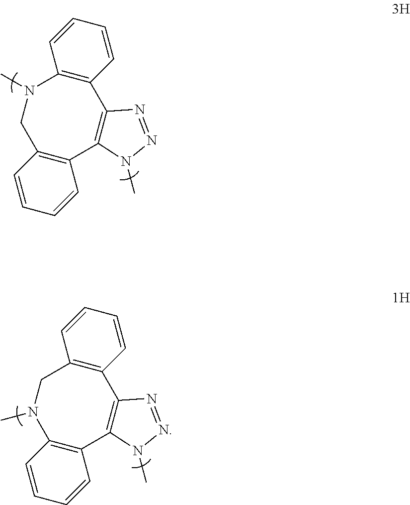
C12=C(C=CC=C1)C1=C(C3=C(CN2C)C=CC=C3)N(C)N=N1.C12=C(C=CC=C1)C1=C(C3=C(N(C)C2)C=CC=C3)N(C)N=N1
